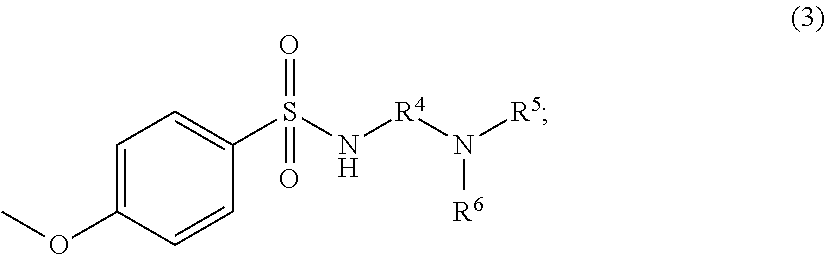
C1=C(OC)C=CC(S(=O)(N[R4]N([R5])[R6])=O)=C1
